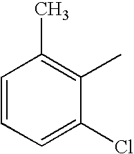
C1(C)=C(C)C(Cl)=CC=C1
